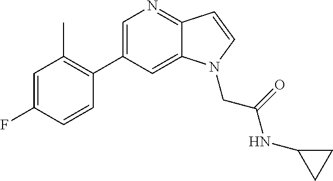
C1=C(C2=C(C)C=C(F)C=C2)C=C2C(=N1)C=CN2CC(NC1CC1)=O
